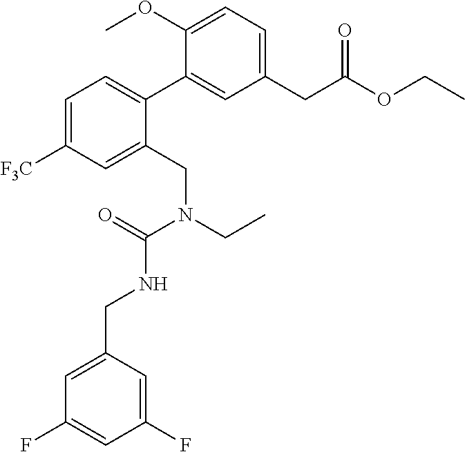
COC1=CC=C(CC(OCC)=O)C=C1C1=CC=C([F3C])C=C1CN(CC)C(=O)NCC1=CC(F)=CC(F)=C1
